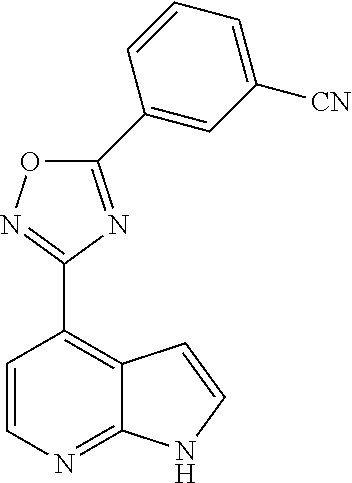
C1=CN=C2C(=C1C1=NOC(C3=CC([CN])=CC=C3)=N1)C=CN2
